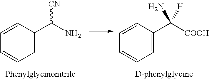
C1=CC=CC=C1C(N)[CN].C1=CC=CC=C1C([COOH])(N)[H]
